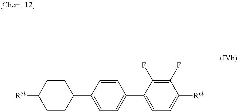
C1=C(C2CCC([R5b])CC2)C=CC(C2=CC=C([R6b])C(F)=C2F)=C1
